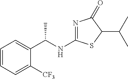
C1=CC=C([CF3])C(C(NC2=NC(=O)C(C(C)C)S2)C)=C1
